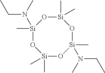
[Si]1(C)(C)O[Si](C)(N(CC)C)O[Si](C)(C)O[Si](C)(N(C)CC)O1
